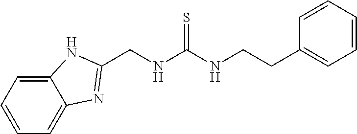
C(NC(NCCC1=CC=CC=C1)=S)C1=NC2=CC=CC=C2N1
